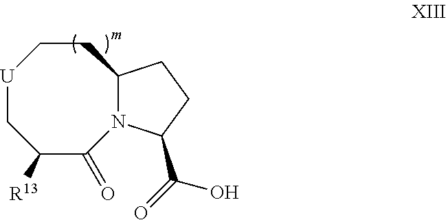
C1([R13])C(=O)N2C(CC[U]C1)CCC2C(=O)O
